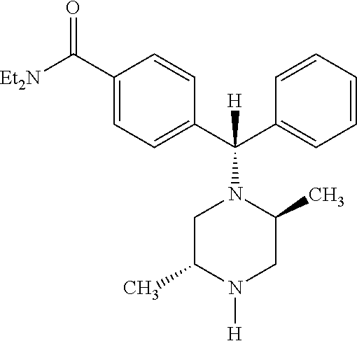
C1(C([Et2N])=O)=CC=C(C(C2=CC=CC=C2)([H])N2CC(C)N([H])CC2C)C=C1
